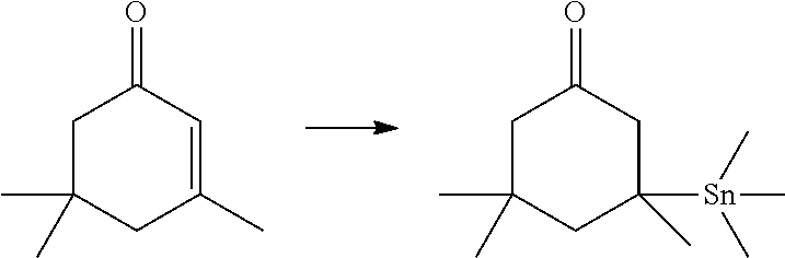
C1C(C)(C)CC(C)=CC1=O.C1C(C)(C)CC([Sn](C)(C)C)(C)CC1=O
